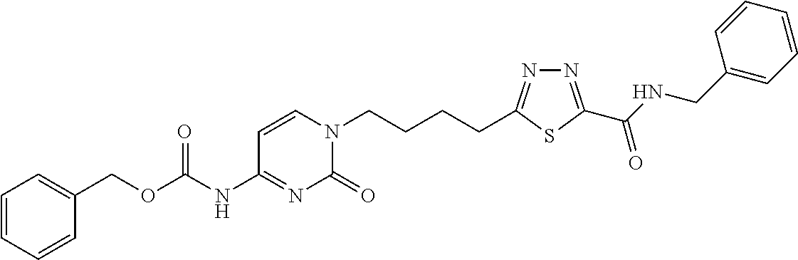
C1(COC(=O)NC2=NC(=O)N(CCCCC3=NN=C(C(NCC4=CC=CC=C4)=O)S3)C=C2)=CC=CC=C1
